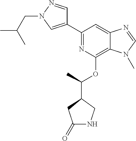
C1(C2=NC(OC(C3CC(=O)NC3)C)=C3C(=C2)N=CN3C)=CN(CC(C)C)N=C1
